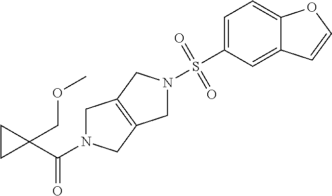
C1N(C(C2(COC)CC2)=O)CC2=C1CN(S(C1=CC=C3C(=C1)C=CO3)(=O)=O)C2
